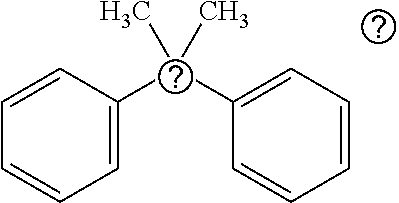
C1=CC(C(C2=CC=CC=C2)(C)C)=CC=C1
